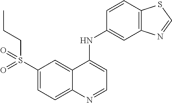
C1(S(CCC)(=O)=O)=CC=C2C(=C1)C(NC1=CC3=C(C=C1)SC=N3)=CC=N2
